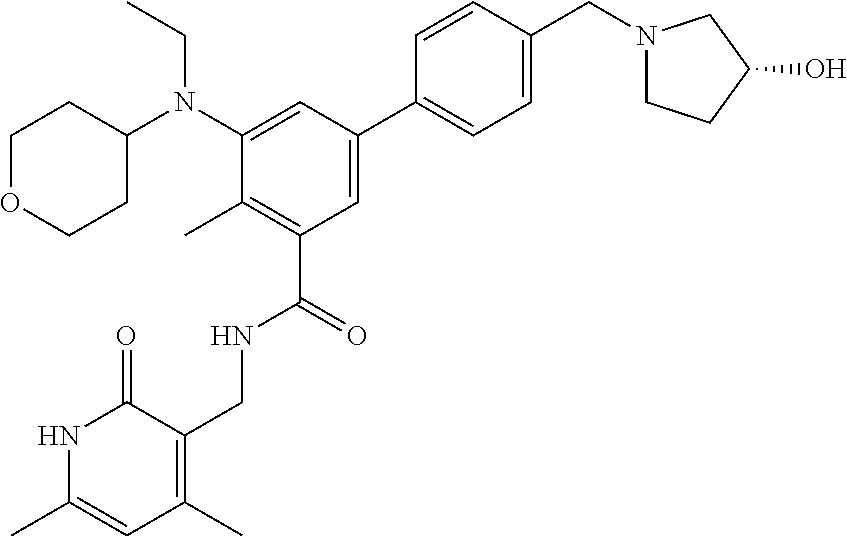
N1C(C)=CC(C)=C(CNC(C2=C(C)C(N(C3CCOCC3)CC)=CC(C3=CC=C(CN4CCC(O)C4)C=C3)=C2)=O)C1=O
